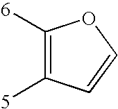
C1([6])=C([5])C=CO1
